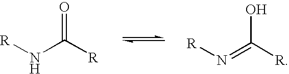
[R]NC([R])=O.[R]N=C([R])O
